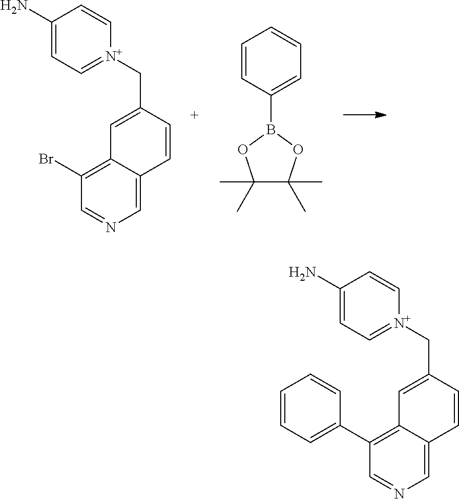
[N+]1(CC2=CC3=C(C4=CC=CC=C4)C=NC=C3C=C2)=CC=C(N)C=C1.[N+]1(CC2=CC3=C(Br)C=NC=C3C=C2)=CC=C(N)C=C1.C1=CC(B2OC(C)(C)C(C)(C)O2)=CC=C1
